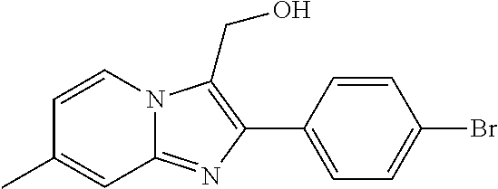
C1(C)=CC2=NC(C3=CC=C(Br)C=C3)=C(CO)N2C=C1
